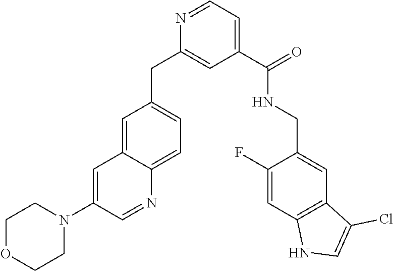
C1=C2C(=CC=C1CC1=CC(C(NCC3=CC4=C(C=C3F)NC=C4Cl)=O)=CC=N1)N=CC(N1CCOCC1)=C2
